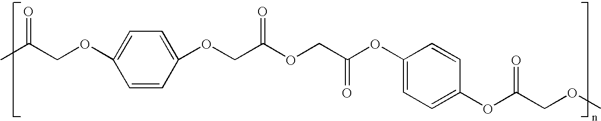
C1=CC(OCC(OCC(OC2=CC=C(OC(COC)=O)C=C2)=O)=O)=CC=C1OCC(C)=O
